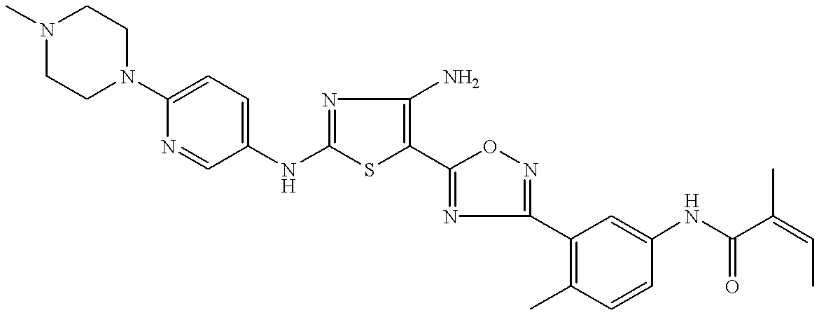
C1(NC2=NC(N)=C(C3=NC(C4=C(C)C=CC(NC(=O)C(=CC)C)=C4)=NO3)S2)=CC=C(N2CCN(C)CC2)N=C1
